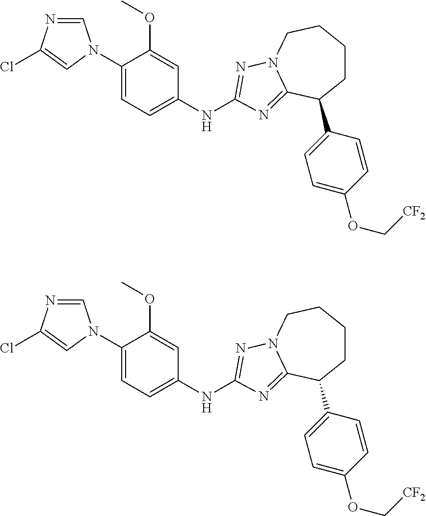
C1=NC(Cl)=CN1C1=CC=C(NC2=NN3CCCCC(C4=CC=C(OC[CF2])C=C4)C3=N2)C=C1OC.C1=NC(Cl)=CN1C1=CC=C(NC2=NN3CCCCC(C4=CC=C(OC[CF2])C=C4)C3=N2)C=C1OC
